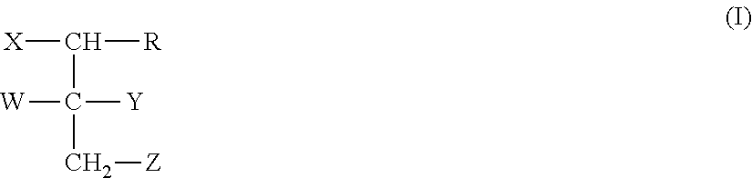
[X]C(C([Y])([W])C[Z])[R]
